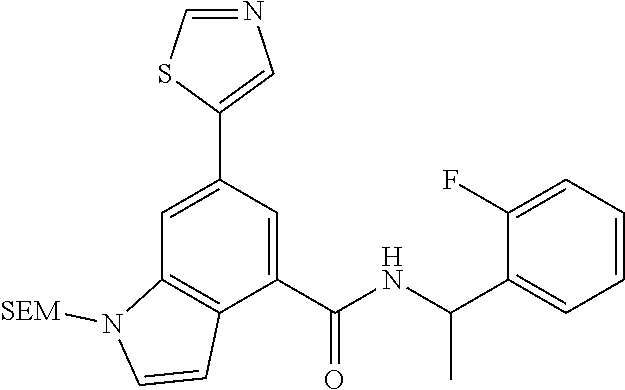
C1=C(C2=CN=CS2)C=C(C(=O)NC(C)C2=CC=CC=C2F)C2=C1N([SEM])C=C2
